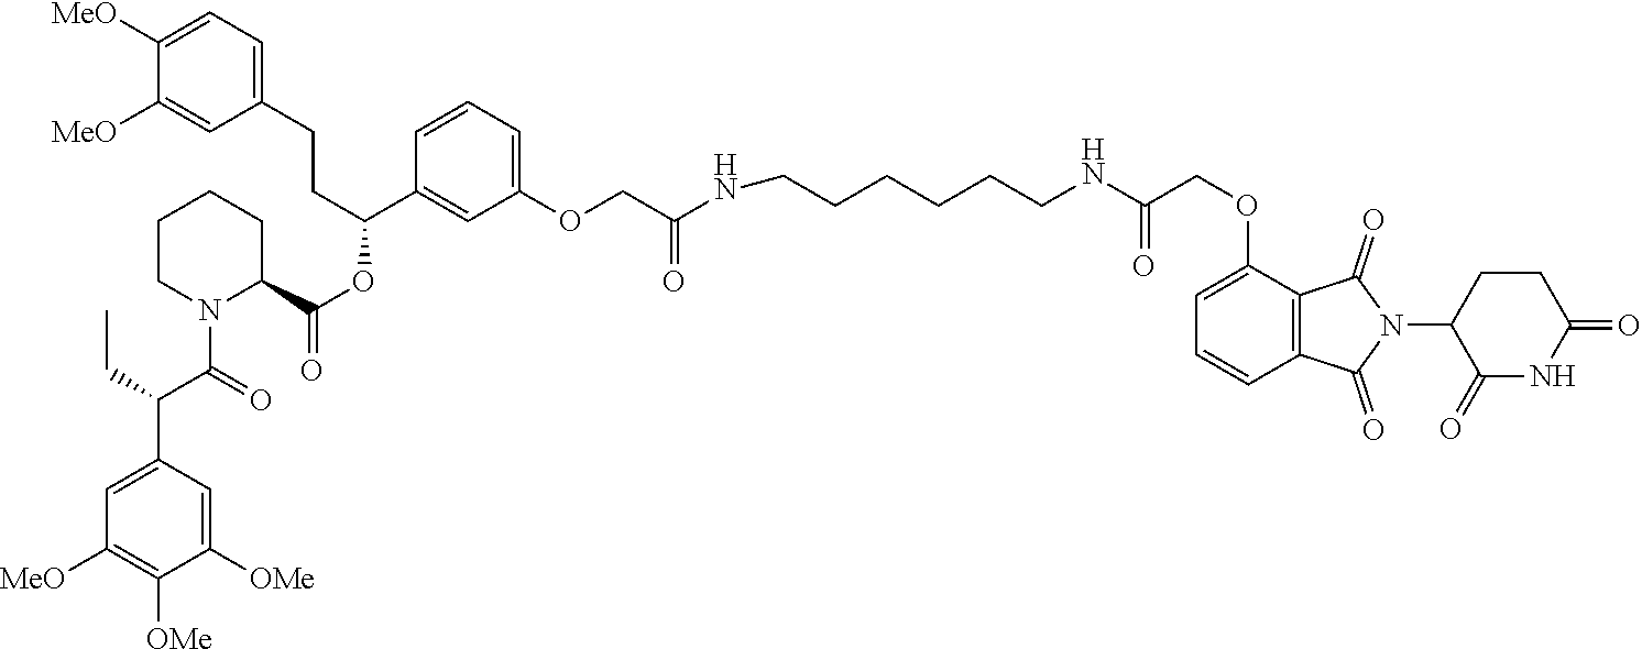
N(C(COC1=CC=CC2=C1C(=O)N(C1C(=O)NC(=O)CC1)C2=O)=O)CCCCCCNC(COC1=CC=CC(C(CCC2=CC=C([MeO])C([MeO])=C2)OC(=O)C2CCCCN2C(C(C2=CC([MeO])=C([OMe])C([OMe])=C2)CC)=O)=C1)=O
